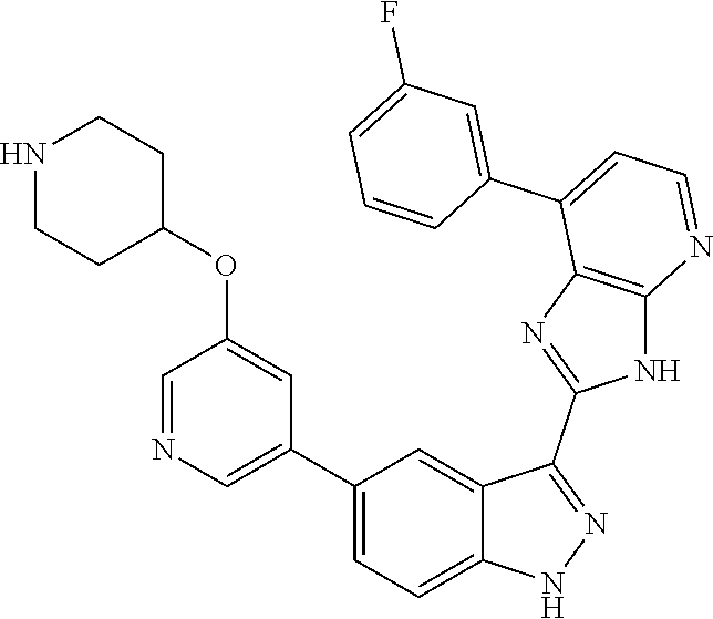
C1(C2=CC=C3C(=C2)C(C2=NC4=C(N2)N=CC=C4C2=CC(F)=CC=C2)=NN3)=CN=CC(OC2CCNCC2)=C1
